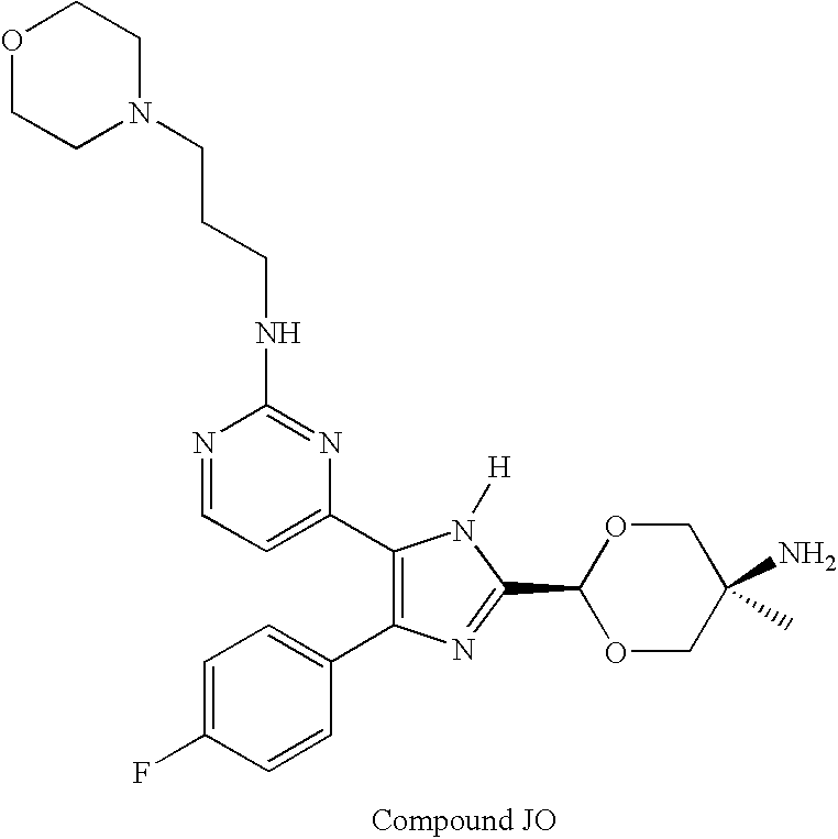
C1=C(F)C=CC(C2=C(C3=CC=NC(NCCCN4CCOCC4)=N3)N([H])C(C3OCC(N)(C)CO3)=N2)=C1
